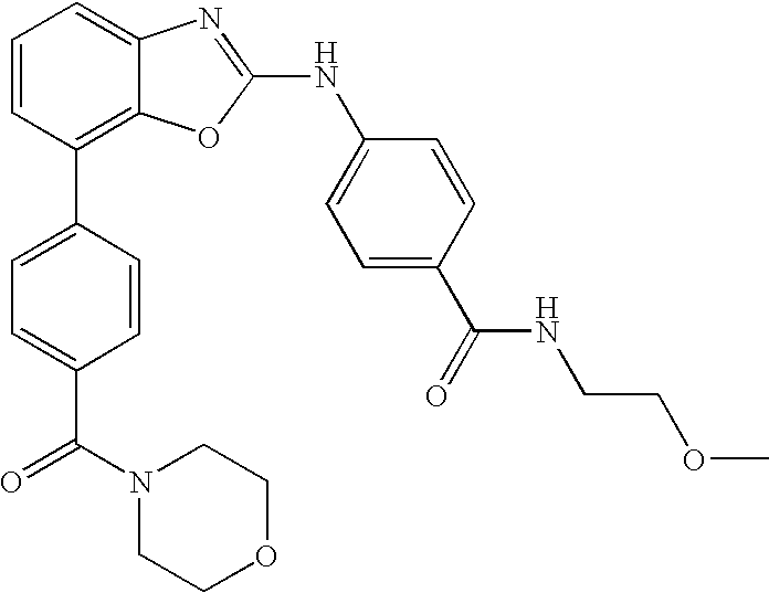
C1=CC(C2=CC=C(C(N3CCOCC3)=O)C=C2)=C2C(=C1)N=C(NC1=CC=C(C(=O)NCCOC)C=C1)O2
